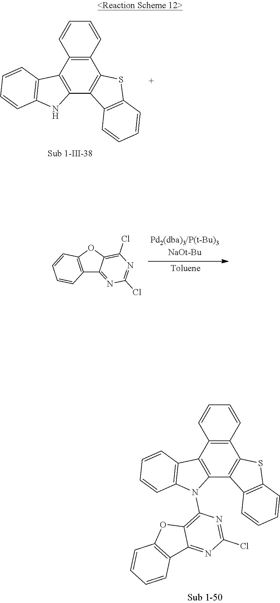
C12=C(OC3=C(Cl)N=C(Cl)N=C13)C=CC=C2.C12=C(C3=C(C4=C1C=CC=C4)SC1=C3C=CC=C1)NC1=C2C=CC=C1.C12=C(C3=C(C4=C1C=CC=C4)SC1=C3C=CC=C1)N(C1=C3C(=NC(Cl)=N1)C1=C(O3)C=CC=C1)C1=C2C=CC=C1
